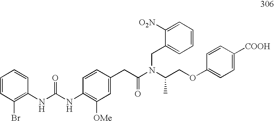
O(CC(N(C(CC1=CC([OMe])=C(NC(=O)NC2=C(Br)C=CC=C2)C=C1)=O)CC1=CC=CC=C1[O2N])C)C1=CC=C([COOH])C=C1
